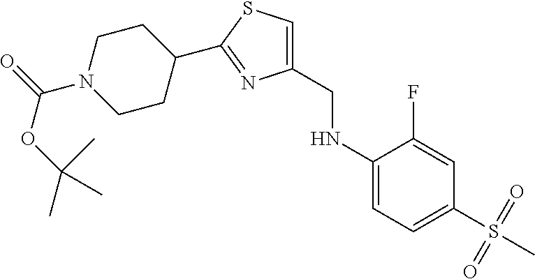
C1(CNC2=CC=C(S(C)(=O)=O)C=C2F)=CSC(C2CCN(C(=O)OC(C)(C)C)CC2)=N1
